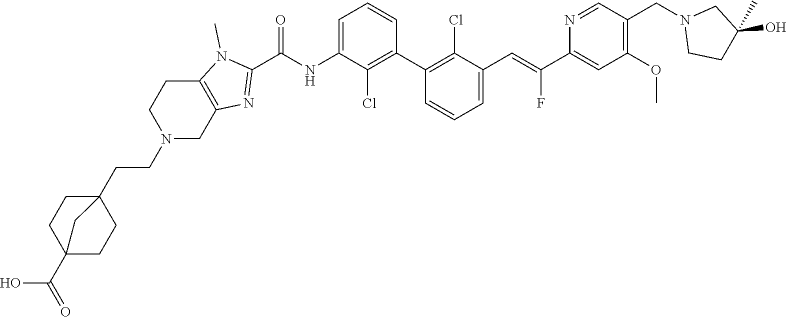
C1(C2=C(Cl)C(C=C(C3=CC(OC)=C(CN4CCC(O)(C)C4)C=N3)F)=CC=C2)=C(Cl)C(NC(C2=NC3=C(N2C)CCN(CCC24CCC(C(O)=O)(CC2)C4)C3)=O)=CC=C1
